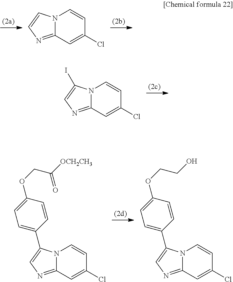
N12C(=NC=C1)C=C(Cl)C=C2.N12C(=NC=C1I)C=C(Cl)C=C2.N12C(=NC=C1C1=CC=C(OCC(=O)[OCH2CH3])C=C1)C=C(Cl)C=C2.N12C(=NC=C1C1=CC=C(OCCO)C=C1)C=C(Cl)C=C2
